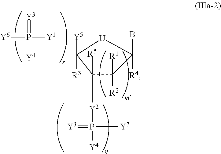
C1([Y2]P([Y4])([Y7])=[Y3])([R5])C([R2])([R1])C(B)([R4])[U]C1([R3])[Y5].[Y1]P([Y6])(=[Y3])[Y4]
